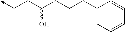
C1=C(CCCC(CC->C)O)C=CC=C1
